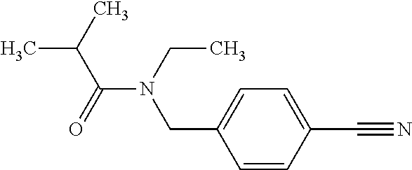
C1=CC(C#N)=CC=C1CN(C(C(C)C)=O)CC
